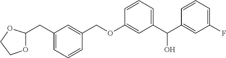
C1(CC2=CC=CC(COC3=CC(C(O)C4=CC(F)=CC=C4)=CC=C3)=C2)OCCO1
